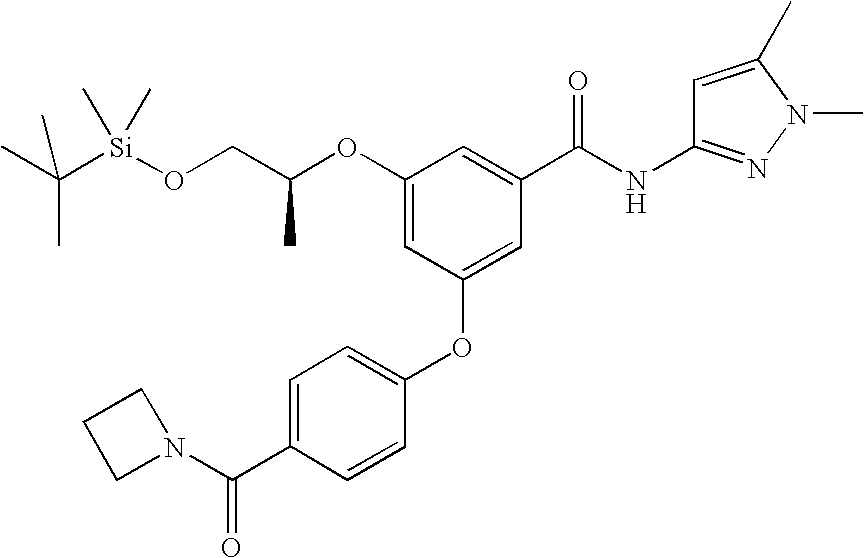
O(C1=CC(OC2=CC=C(C(=O)N3CCC3)C=C2)=CC(C(NC2=NN(C)C(C)=C2)=O)=C1)C(CO[Si](C(C)(C)C)(C)C)C
